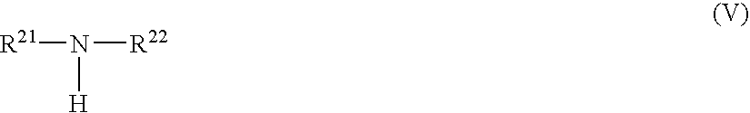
[R21]N([H])[R22]
